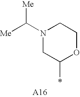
N1(C([Me])[Me])CC(*)OCC1
